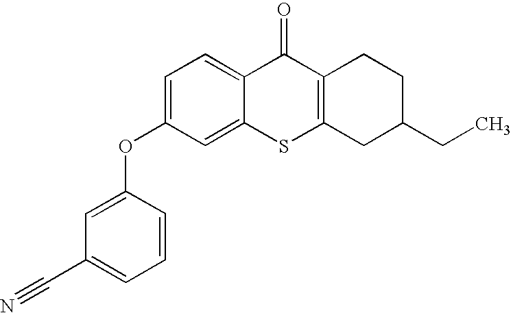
C1=C(OC2=CC(C#N)=CC=C2)C=C2C(=C1)C(=O)C1=C(S2)CC(CC)CC1
